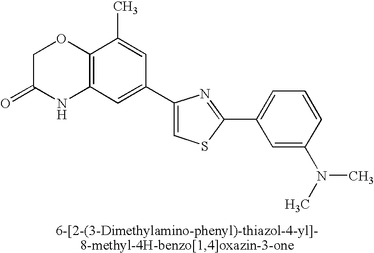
C1C(=O)NC2=C(O1)C(C)=CC(C1=CSC(C3=CC=CC(N(C)C)=C3)=N1)=C2
